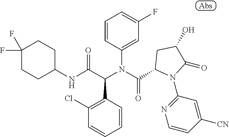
C1=CC(N(C(C2N(C3=NC=CC([CN])=C3)C(=O)C(O)C2)=O)C(C(NC2CCC(F)(F)CC2)=O)C2=C(Cl)C=CC=C2)=CC(F)=C1
